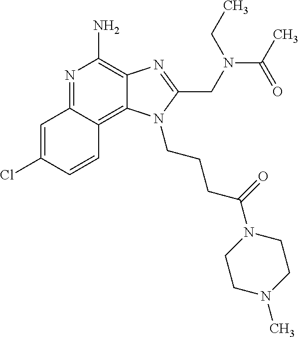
C1=C(Cl)C=CC2=C3C(=C(N)N=C12)N=C(CN(CC)C(C)=O)N3CCCC(=O)N1CCN(C)CC1
